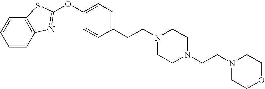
C1=CC2=C(C=C1)SC(OC1=CC=C(CCN3CCN(CCN4CCOCC4)CC3)C=C1)=N2
